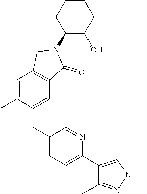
C1=C(C)C(CC2=CC=C(C3=CN(C)N=C3C)N=C2)=CC2=C1CN(C1C(O)CCCC1)C2=O
